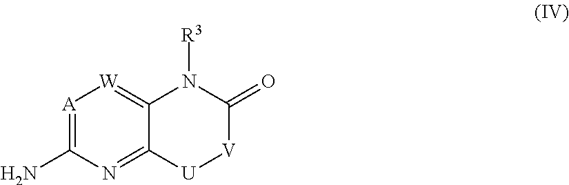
[A]1=C(N)N=C2C(=[W]1)N([R3])C(=O)[V][U]2
